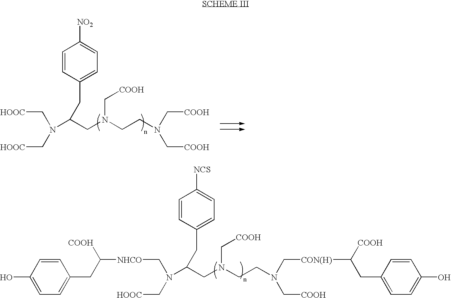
C1=CC(CC(N(C[HOOC])C[HOOC])CN(CCN(C[COOH])C[COOH])C[COOH])=CC=C1[NO2].C1=CC(CC(N(C[NHCO]C([COOH])CC2=CC=C(O)C=C2)C[HOOC])CN(CCN(C[CON(H)]C([COOH])CC2=CC=C(O)C=C2)C[COOH])C[COOH])=CC=C1[NCS]
